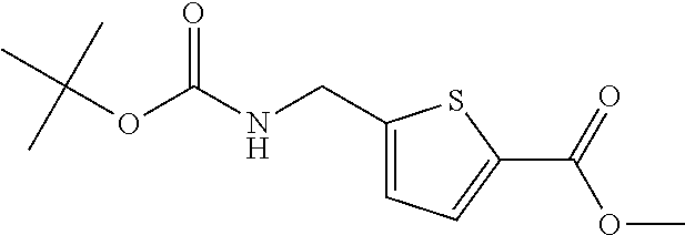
N(C(OC(C)(C)C)=O)CC1=CC=C(C(=O)OC)S1
